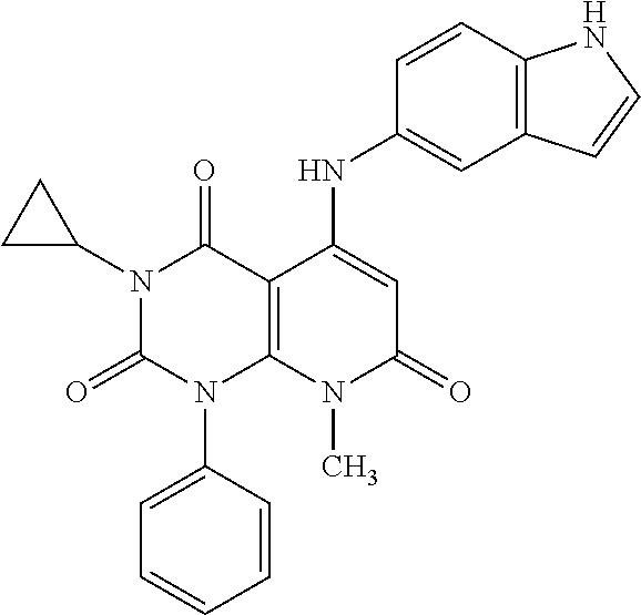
C1=CC(N2C3=C(C(=O)N(C4CC4)C2=O)C(NC2=CC4=C(C=C2)NC=C4)=CC(=O)N3C)=CC=C1
